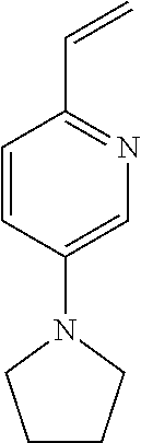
C=CC1=NC=C(N2CCCC2)C=C1
